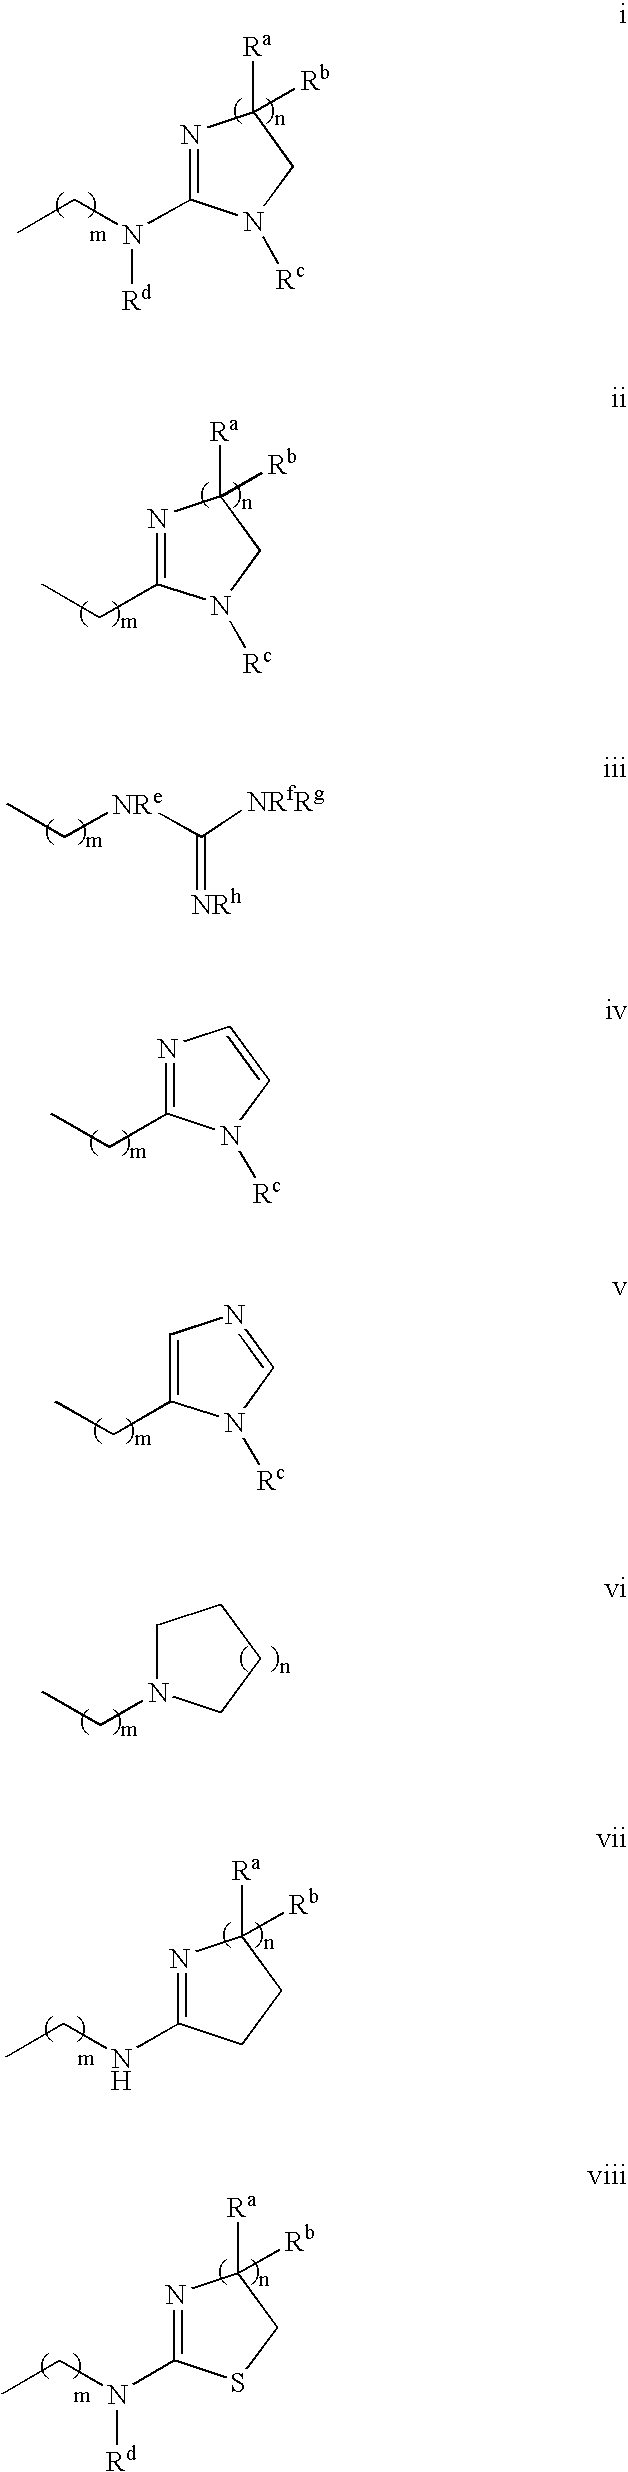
N1=C(N(CC)[Rd])N([Rc])CC1([Ra])[Rb].N1=C(CC)N([Rc])CC1([Ra])[Rb].CC[NRe]C(=[NRh])[NRfRg].N1=C(CC)N([Rc])C=C1.C1=C(CC)N([Rc])C=N1.C1N(CC)CCC1.N1=C(NCC)CCC1([Ra])[Rb].N1=C(N(CC)[Rd])SCC1([Ra])[Rb]
